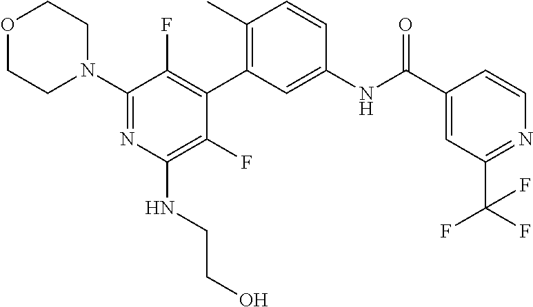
O1CCN(C2=NC(NCCO)=C(F)C(C3=C(C)C=CC(NC(C4=CC(C(F)(F)F)=NC=C4)=O)=C3)=C2F)CC1
